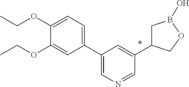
C1(C2=CN=CC(C3CB(O)OC3)=C2)=CC=C(OCC)C(OCC)=C1
